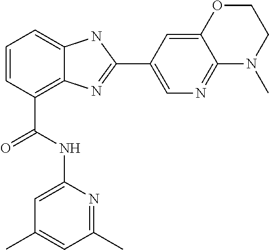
C1=CC(C(NC2=CC(C)=CC(C)=N2)=O)=C2C(=C1)NC(C1=CN=C3C(=C1)OCCN3C)=N2
